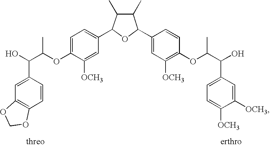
C1(C)C(C)C(C2=CC=C(OC(C(O)C3=CC4=C(C=C3)OCO4)C)C([OCH3])=C2)OC1C1=CC([OCH3])=C(OC(C(O)C2=CC=C([OCH3])C([OCH3])=C2)C)C=C1
